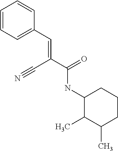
C(C(=O)NC1CCCC(C)C1C)(C#N)=CC1=CC=CC=C1
